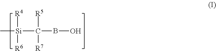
C[Si](C(BO)([R5])[R7])([R4])[R6]
